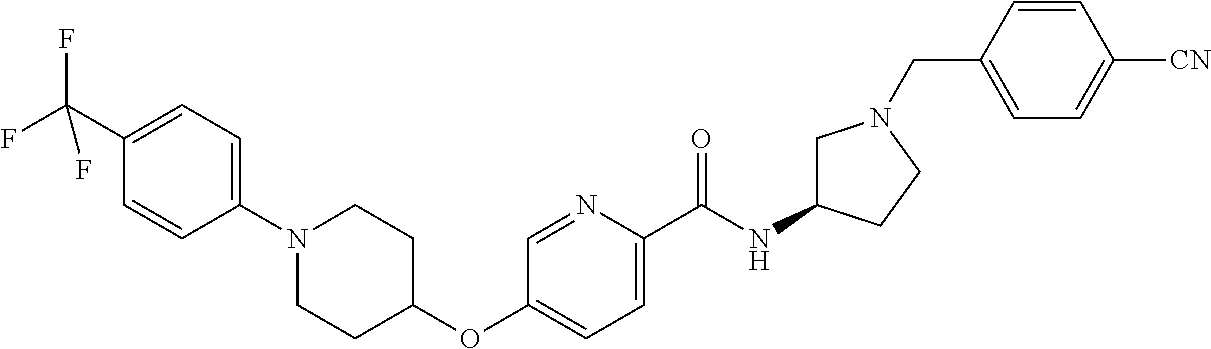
C1(C(F)(F)F)=CC=C(N2CCC(OC3=CC=C(C(NC4CN(CC5=CC=C([CN])C=C5)CC4)=O)N=C3)CC2)C=C1
